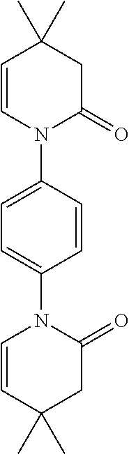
C1=CN(C2=CC=C(N3C=CC(C)(C)CC3=O)C=C2)C(=O)CC1(C)C
